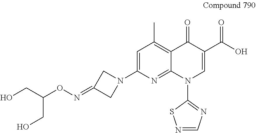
C1=C(N2CC(=NOC(CO)CO)C2)N=C2C(=C1C)C(=O)C(C(O)=O)=CN2C1=NC=NS1
